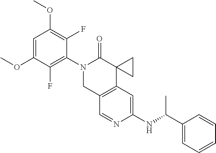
C1=C(OC)C(F)=C(N2CC3=C(C4(C2=O)CC4)C=C(NC(C2=CC=CC=C2)C)N=C3)C(F)=C1OC
